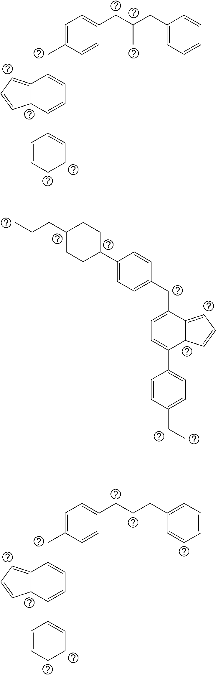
C(C(CC1=CC=CC=C1)C)C1=CC=C(CC2=CC=C(C3=CCCC=C3)C3C2=CC=C3)C=C1.C1(C2CCC(CCC)CC2)=CC=C(CC2=CC=C(C3=CC=C(CC)C=C3)C3C2=CC=C3)C=C1.C(CCC1=CC=CC=C1)C1=CC=C(CC2=CC=C(C3=CCCC=C3)C3C2=CC=C3)C=C1
